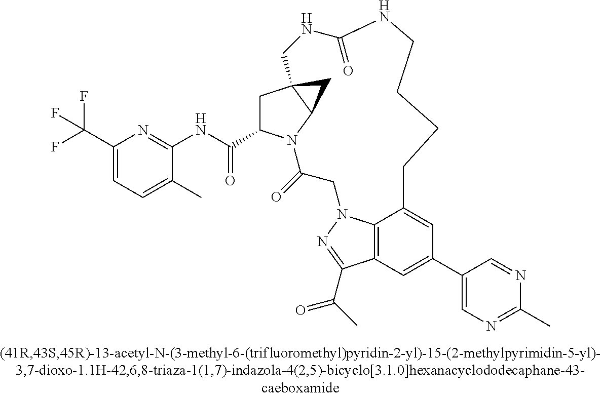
C1C23C(N(C(=O)CN4C5=C(C(C(C)=O)=N4)C=C(C4=CN=C(C)N=C4)C=C5CCCCNC(=O)NC2)C1C(=O)NC1=NC(C(F)(F)F)=CC=C1C)C3
